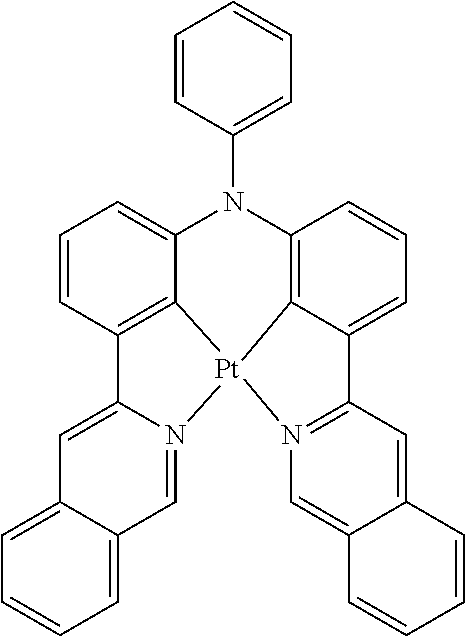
C1=CC2=C3C(=C1)N(C1=CC=CC=C1)C1=C4C(=CC=C1)C1=N(C=C5C(=C1)C=CC=C5)[Pt]34N1=CC3=CC=CC=C3C=C21
